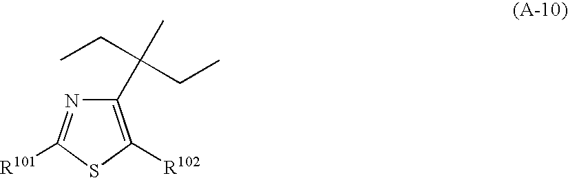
C1(C(C)(CC)CC)=C([R102])SC([R101])=N1
